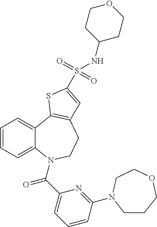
C1=CC=C2C(=C1)C1=C(CCN2C(C2=CC=CC(N3CCCOCC3)=N2)=O)C=C(S(=O)(=O)NC2CCOCC2)S1
